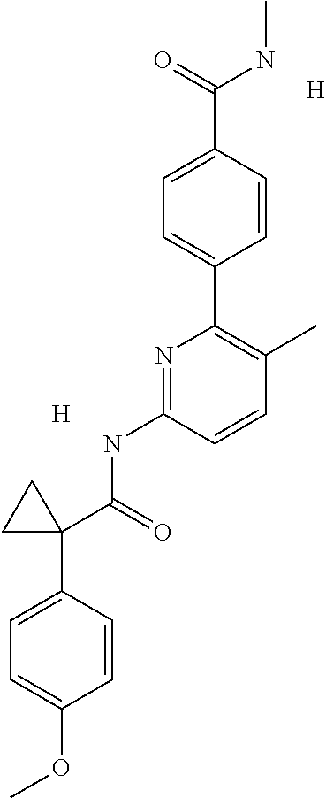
C1=C(C(NC)=O)C=CC(C2=C(C)C=CC(NC(=O)C3(C4=CC=C(OC)C=C4)CC3)=N2)=C1.[H].[H]
